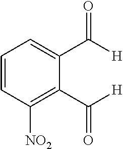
C1=CC([NO2])=C(C([H])=O)C(C([H])=O)=C1
